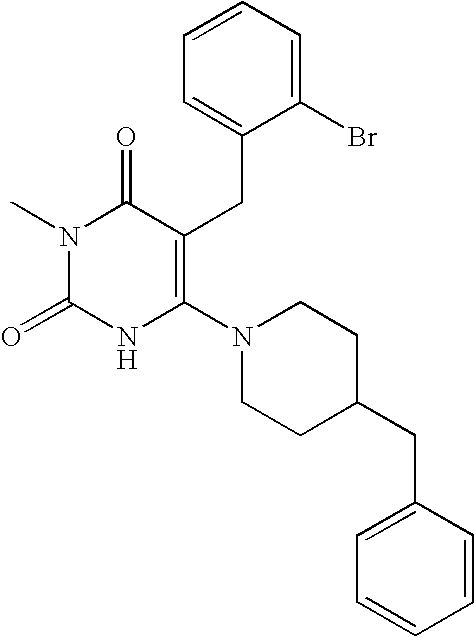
N1(C)C(=O)NC(N2CCC(CC3=CC=CC=C3)CC2)=C(CC2=CC=CC=C2Br)C1=O
